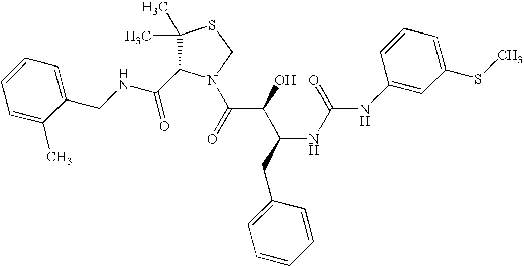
C(NCC1=CC=CC=C1C)(=O)C1C(C)(C)SCN1C(C(C(CC1=CC=CC=C1)NC(=O)NC1=CC(SC)=CC=C1)O)=O
